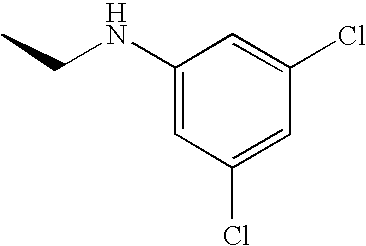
C1(NCC)=CC(Cl)=CC(Cl)=C1
